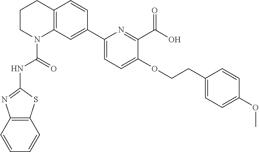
C1CN(C(=O)NC2=NC3=C(S2)C=CC=C3)C2=C(C1)C=CC(C1=CC=C(OCCC3=CC=C(OC)C=C3)C(C(O)=O)=N1)=C2
